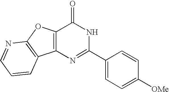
C12=C(N=C(C3=CC=C([OMe])C=C3)NC1=O)C1=C(O2)N=CC=C1
